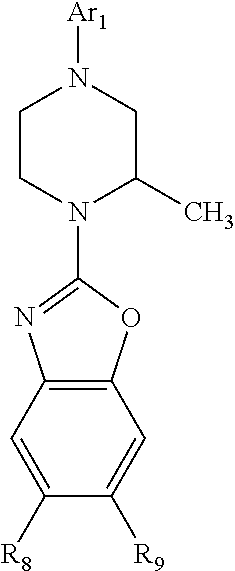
C12=C(C=C([R8])C([R9])=C1)N=C(N1C(C)CN([Ar1])CC1)O2
